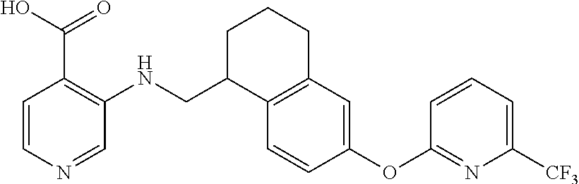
C1=CN=CC(NCC2C3=C(CCC2)C=C(OC2=NC([CF3])=CC=C2)C=C3)=C1C(=O)O
